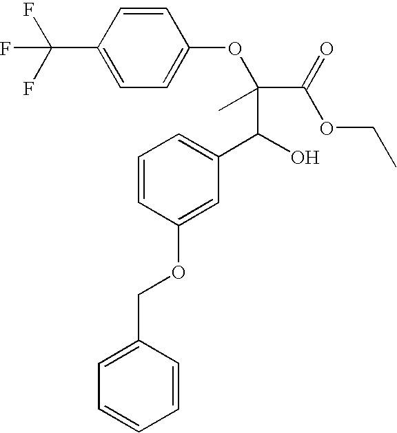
FC(F)(F)C1=CC=C(OC(C(=O)OCC)(C)C(O)C2=CC=CC(OCC3=CC=CC=C3)=C2)C=C1
